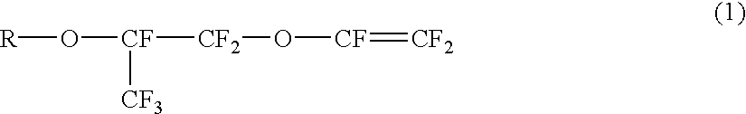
[R]O[CF]([CF2]O[CF]=[CF2])[CF3]
